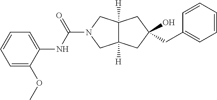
C12([H])C([H])(CC(O)(CC3=CC=CC=C3)C1)CN(C(=O)NC1=CC=CC=C1OC)C2
